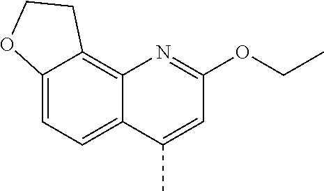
C12=CC=C3C(=C1CCO2)N=C(OCC)C=C3C
